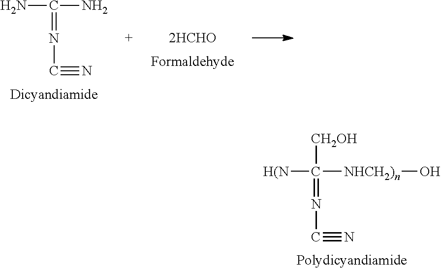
NC(N)=NC#N.[H(N]C([NHCH2)n]O)([CH2OH])=NC#N
